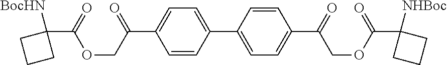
C1=CC(C2=CC=C(C(COC(=O)C3([NHBoc])CCC3)=O)C=C2)=CC=C1C(=O)COC(=O)C1([BocHN])CCC1
